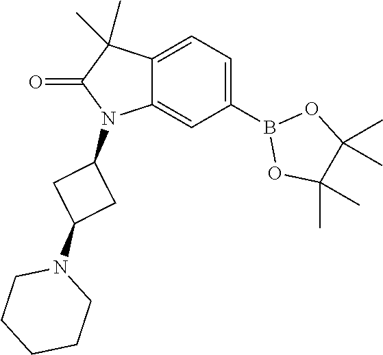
C12=CC(B3OC(C)(C)C(C)(C)O3)=CC=C1C(C)(C)C(=O)N2C1CC(N2CCCCC2)C1
